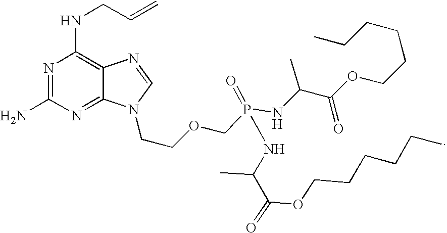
N1=C(N)N=C2C(=C1NCC=C)N=CN2CCOCP(=O)(NC(C(=O)OCCCCCC)C)NC(C(=O)OCCCCCC)C
